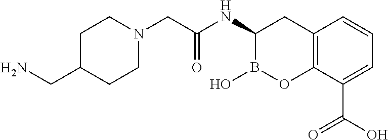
C1C(CN)CCN(CC(NC2B(O)OC3=C(C2)C=CC=C3C(O)=O)=O)C1
